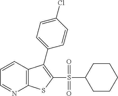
C1=CC2=C(N=C1)SC(S(C1CCCCC1)(=O)=O)=C2C1=CC=C(Cl)C=C1
